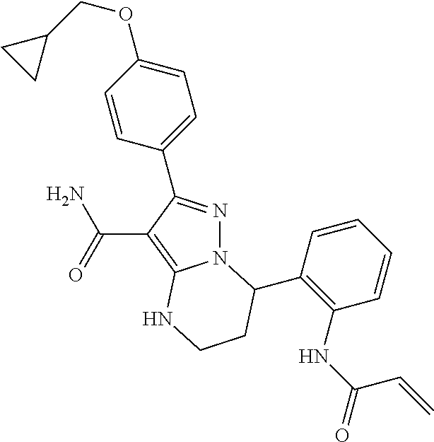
N12N=C(C3=CC=C(OCC4CC4)C=C3)C(C(N)=O)=C1NCCC2C1=C(NC(=O)C=C)C=CC=C1
